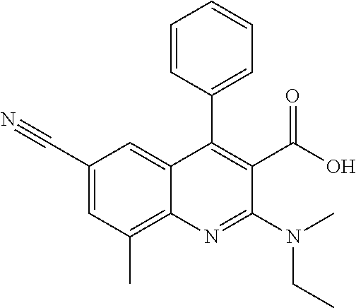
C1(C#N)=CC(C)=C2C(=C1)C(C1=CC=CC=C1)=C(C(O)=O)C(N(CC)C)=N2
